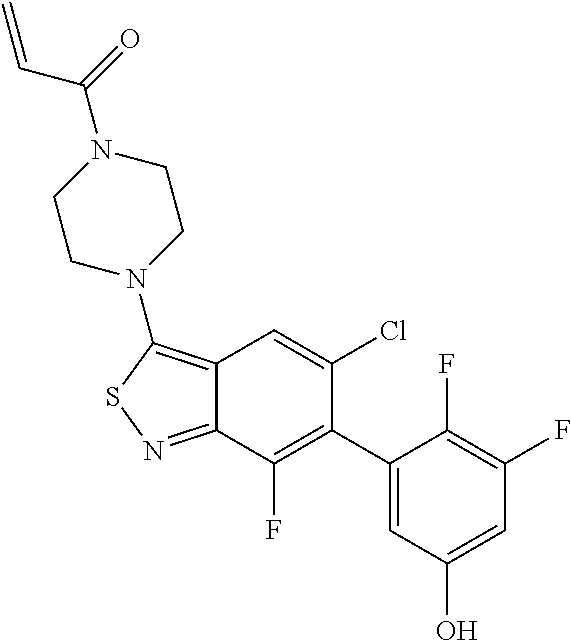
C12=C(N3CCN(C(=O)C=C)CC3)SN=C1C(F)=C(C1=CC(O)=CC(F)=C1F)C(Cl)=C2
